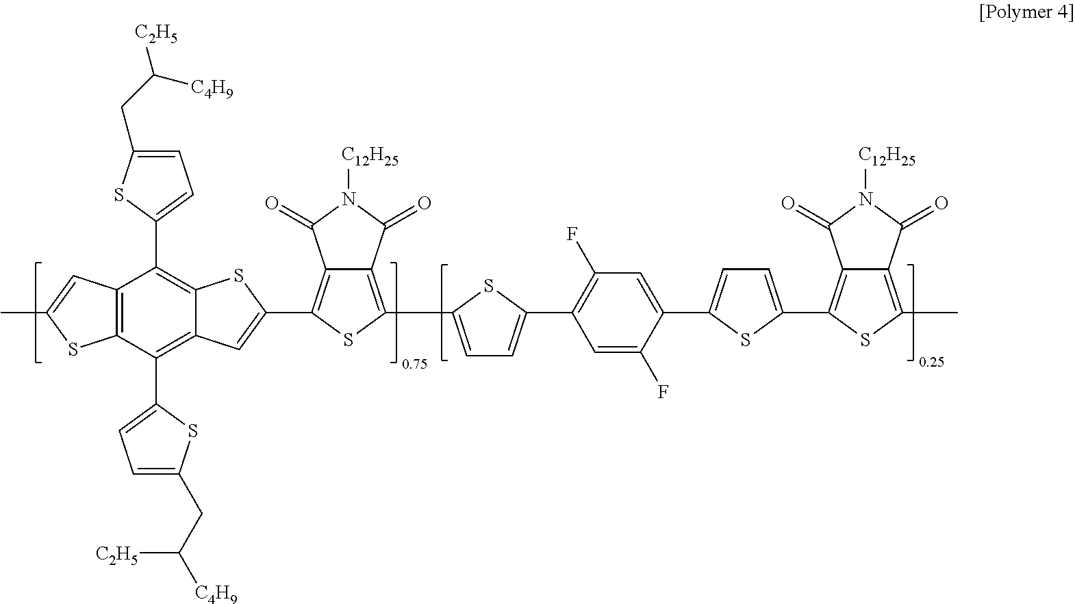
C12=C(C(C3=CC=C(CC([C4H9])[C2H5])S3)=C3C(=C1C1=CC=C(CC([C2H5])[C4H9])S1)SC(C1=C4C(=C(C5=CC=C(C6=C(F)C=C(C7=CC=C(C8=C9C(=C(C)S8)C(=O)N([C12H25])C9=O)S7)C(F)=C6)S5)S1)C(=O)N([C12H25])C4=O)=C3)SC(C)=C2
